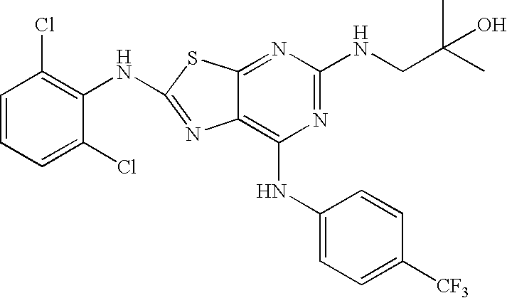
C1=CC=C(Cl)C(NC2=NC3=C(NC4=CC=C([CF3])C=C4)N=C(NCC(C)(C)O)N=C3S2)=C1Cl
